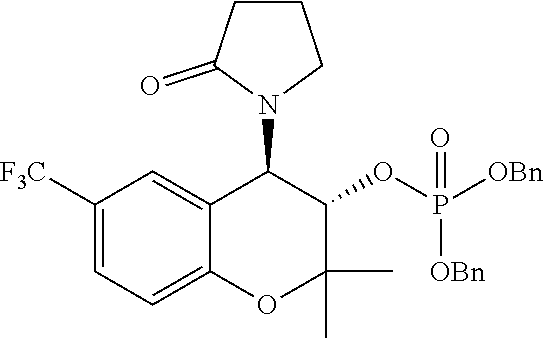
C1CN(C2C3=CC([F3C])=CC=C3OC(C)(C)C2OP([OBn])([OBn])=O)C(=O)C1
